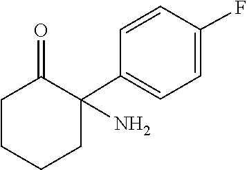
C1(C2(N)CCCCC2=O)=CC=C(F)C=C1
